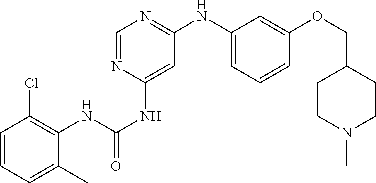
C1=CC=C(C)C(NC(NC2=CC(NC3=CC=CC(OCC4CCN(C)CC4)=C3)=NC=N2)=O)=C1Cl
